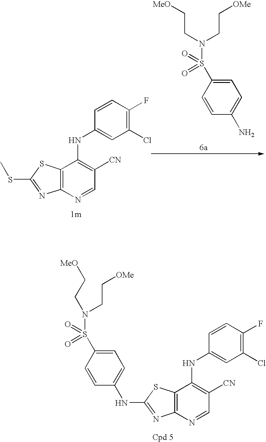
C12=C(N=CC([CN])=C1NC1=CC(Cl)=C(F)C=C1)N=C(SC)S2.C1=C(S(=O)(=O)N(CC[OMe])CC[MeO])C=CC(N)=C1.C12=C(N=CC([CN])=C1NC1=CC(Cl)=C(F)C=C1)N=C(NC1=CC=C(S(=O)(=O)N(CC[MeO])CC[OMe])C=C1)S2
